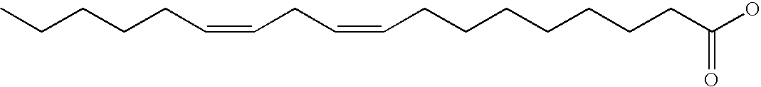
CCCCCC=CCC=CCCCCCCCC(O)=O
